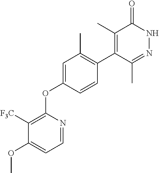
C1=NC(OC2=CC(C)=C(C3=C(C)C(=O)NN=C3C)C=C2)=C([F3C])C(OC)=C1
